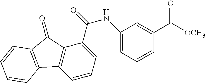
C1=CC=C(C(NC2=CC=CC(C(=O)[OCH3])=C2)=O)C2=C1C1=C(C2=O)C=CC=C1
